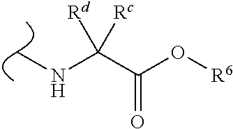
C(=O)(C([Rd])([Rc])NC)O[R6]
